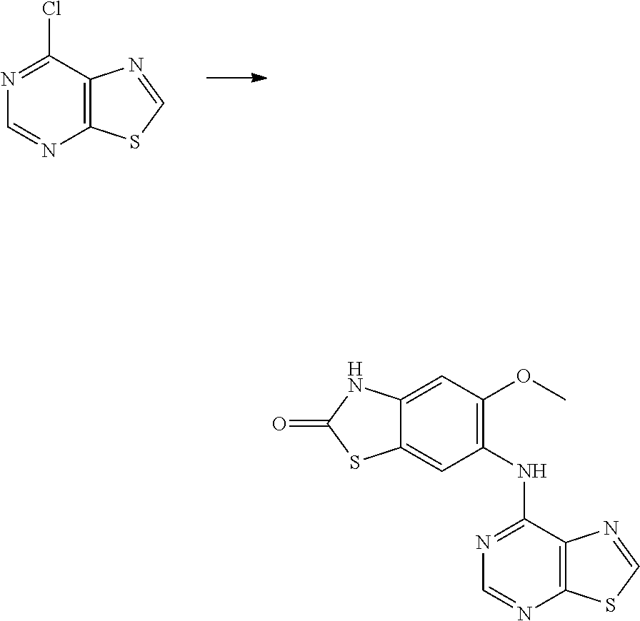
C12=C(C(Cl)=NC=N1)N=CS2.C12=C(C(NC3=C(OC)C=C4C(=C3)SC(=O)N4)=NC=N1)N=CS2
